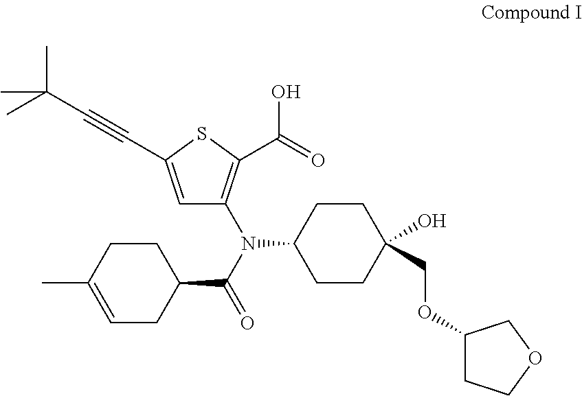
C1=C(C#CC(C)(C)C)SC(C(=O)O)=C1N(C(=O)C1CCC(C)=CC1)C1CCC(O)(COC2CCOC2)CC1
